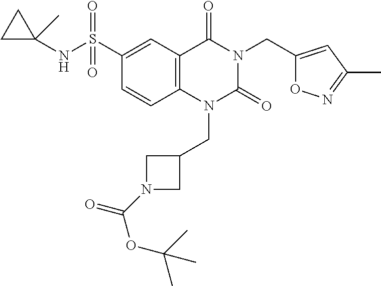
N(S(=O)(=O)C1=CC2=C(C=C1)N(CC1CN(C(OC(C)(C)C)=O)C1)C(=O)N(CC1=CC(C)=NO1)C2=O)C1(C)CC1
